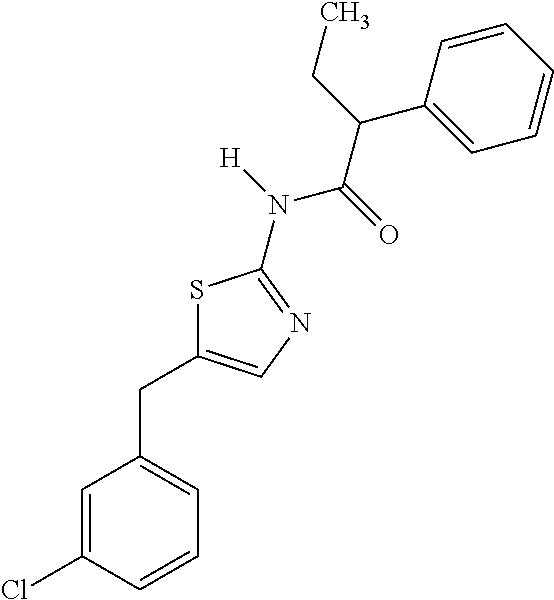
C1=CC(Cl)=CC(CC2=CN=C(N([H])C(=O)C(CC)C3=CC=CC=C3)S2)=C1
